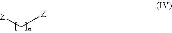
[Z]C[Z]
